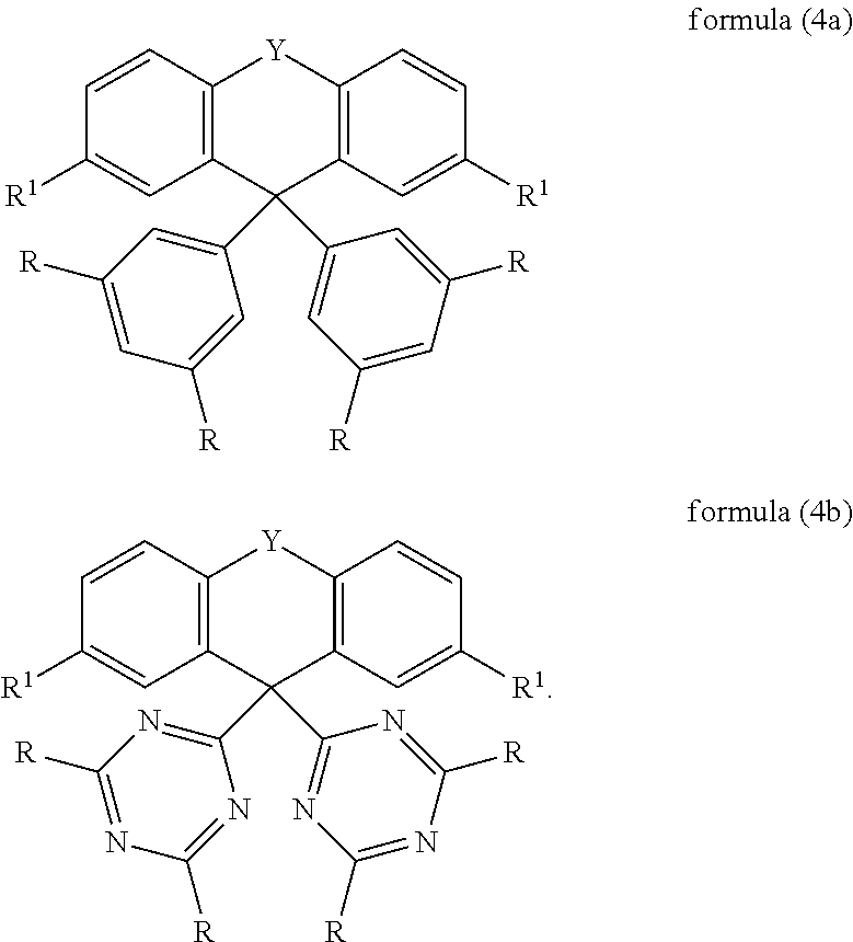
C12=C(C=CC([R1])=C1)[Y]C1=C(C=C([R1])C=C1)C2(C1=CC([R])=CC([R])=C1)C1=CC([R])=CC([R])=C1.C12=C(C=CC([R1])=C1)[Y]C1=C(C=C([R1])C=C1)C2(C1=NC([R])=NC([R])=N1)C1=NC([R])=NC([R])=N1
